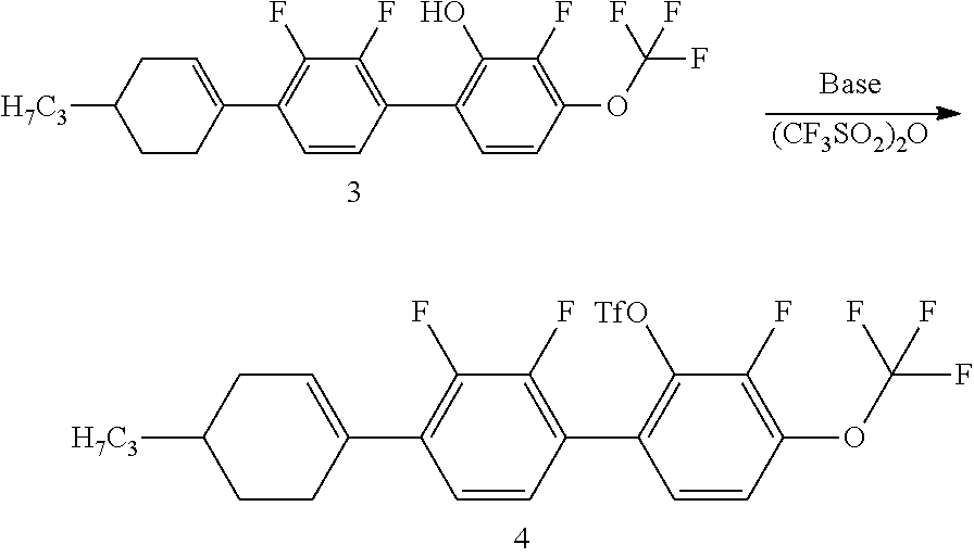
C1=CC(C2=C([TfO])C(F)=C(OC(F)(F)F)C=C2)=C(F)C(F)=C1C1=CCC([H7C3])CC1.[(CF3SO2)2O].C1=CC(C2=C(O)C(F)=C(OC(F)(F)F)C=C2)=C(F)C(F)=C1C1=CCC([H7C3])CC1
